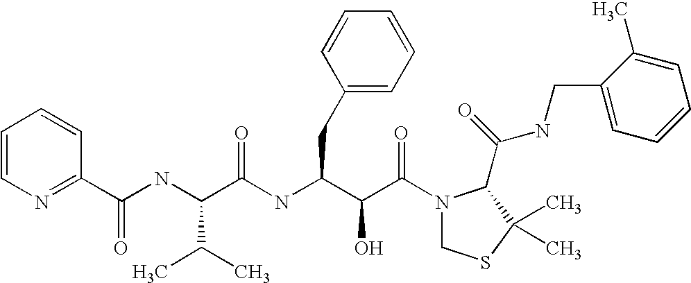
C1(C(NC(C(NC(C(C(N2CSC(C)(C)C2C(NCC2=CC=CC=C2C)=O)=O)O)CC2=CC=CC=C2)=O)C(C)C)=O)=NC=CC=C1
